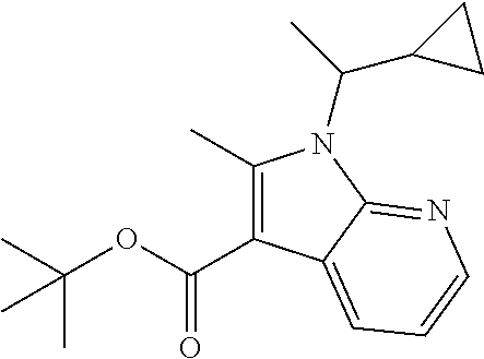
C1(C)=C(C(=O)OC(C)(C)C)C2=CC=CN=C2N1C(C1CC1)C
